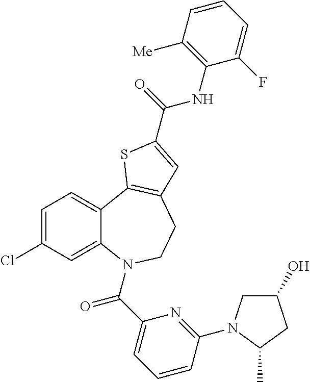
C1=C(Cl)C=C2C(=C1)C1=C(CCN2C(C2=CC=CC(N3CC(O)CC3C)=N2)=O)C=C(C(=O)NC2=C([Me])C=CC=C2F)S1
